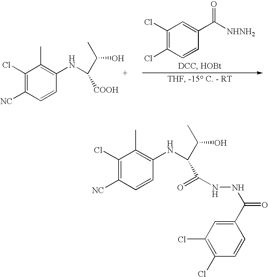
C1(Cl)=C([NC])C=CC(NC(C(O)C)[COOH])=C1C.C1(Cl)=C(Cl)C=CC(C([NHNH2])=O)=C1.C1(Cl)=C([NC])C=CC(NC(C(O)C)C(=O)NNC(=O)C2=CC(Cl)=C(Cl)C=C2)=C1C
